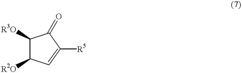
C1([R3O])C([R2O])C=C([R5])C1=O
